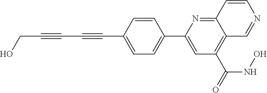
C1=CC(C#CC#CCO)=CC=C1C1=CC(C(=O)NO)=C2C(=N1)C=CN=C2
